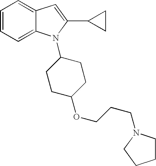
C1=CC=C2C(=C1)C=C(C1CC1)N2C1CCC(OCCCN2CCCC2)CC1
